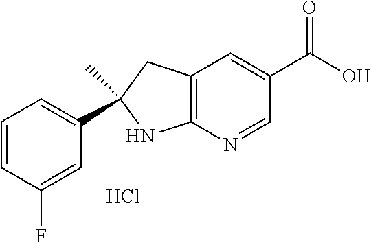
C12=C(N=CC(C(O)=O)=C1)NC(C1=CC=CC(F)=C1)(C)C2.Cl
